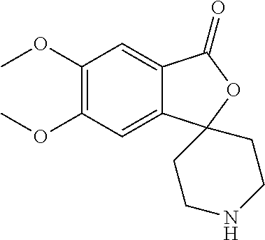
C1(OC)=C(OC)C=C2C(=C1)C(=O)OC21CCNCC1
